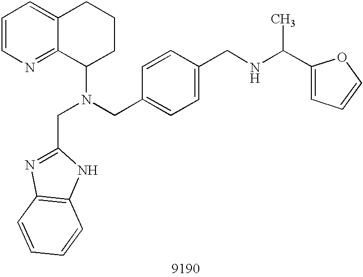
C1=CN=C2C(=C1)CCCC2N(CC1=CC=C(CNC(C2=CC=CO2)C)C=C1)CC1=NC2=C(N1)C=CC=C2
